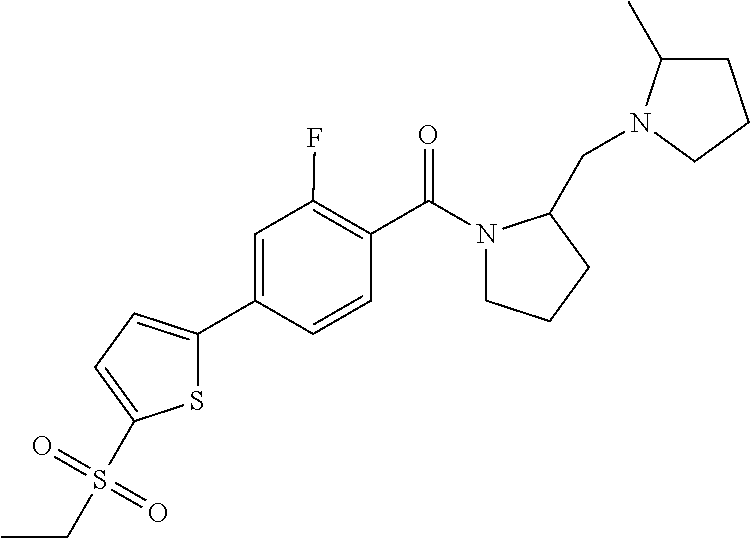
C1(C2=CC=C(S(=O)(=O)CC)S2)=CC(F)=C(C(N2CCCC2CN2C(C)CCC2)=O)C=C1
